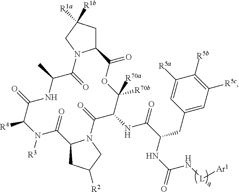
C12CC([R1b])([R1a])CN1C(=O)C(C)NC(=O)C([R4])N([R3])C(=O)C1CC([R2])CN1C(=O)C(NC(C(NC(=O)N[L][Ar1])CC1=CC([R5c])=C([R5b])C([R5a])=C1)=O)C([R70b])([R70a])OC2=O
